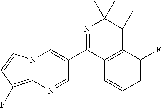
N12C(=C(F)C=C1)N=CC(C1=NC(C)(C)C(C)(C)C3=C1C=CC=C3F)=C2
